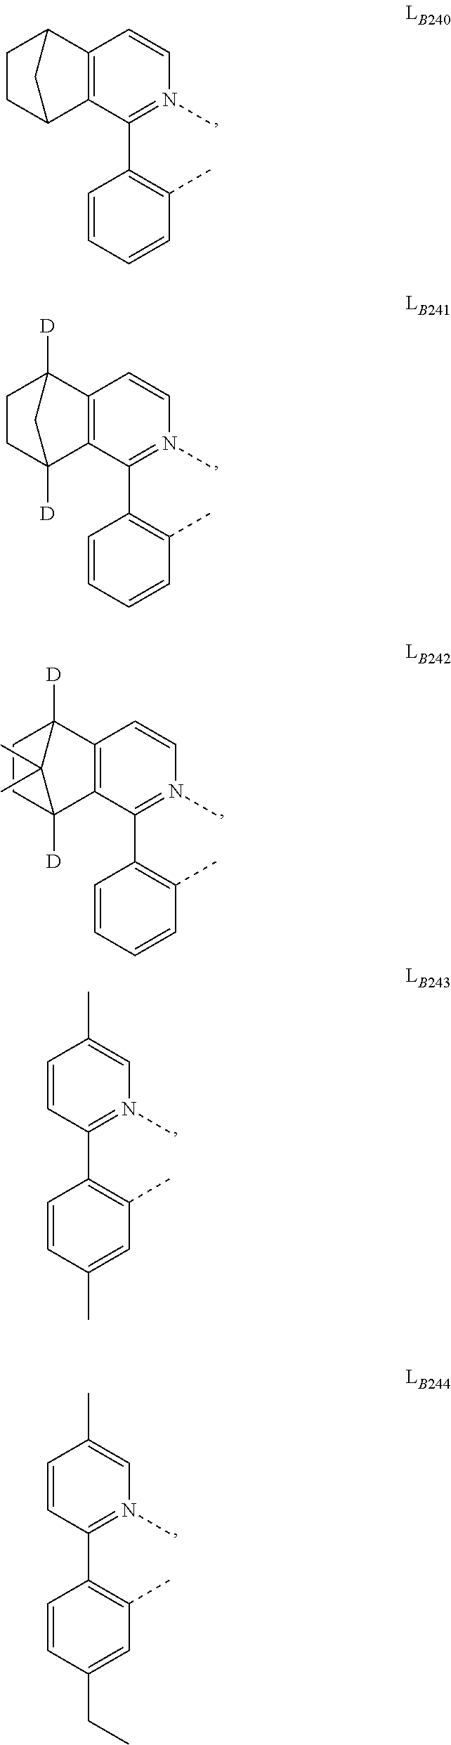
C1(C2=C(C)C=CC=C2)=N(C)C=CC2=C1C1CCC2C1.C1(C2=C(C)C=CC=C2)=N(C)C=CC2=C1C1([D])CCC2([D])C1.C1(C2=C(C)C=CC=C2)=N(C)C=CC2=C1C1([D])CCC2([D])C1(C)C.C1(C2=C(C)C=C(C)C=C2)=N(C)C=C(C)C=C1.C1(C2=C(C)C=C(CC)C=C2)=N(C)C=C(C)C=C1
